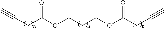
C(CC(OCCCOC(CC#C)=O)=O)#C
